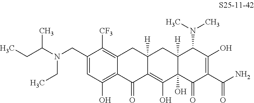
C1(CN(C(CC)C)CC)=CC(O)=C2C(=C1[CF3])CC1([H])C(=C(O)C3(O)C([H])(C1)C(N(C)C)C(O)=C(C(N)=O)C3=O)C2=O
